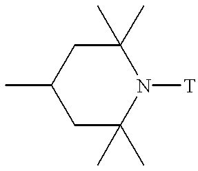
CC1CC(C)(C)N([T])C(C)(C)C1
